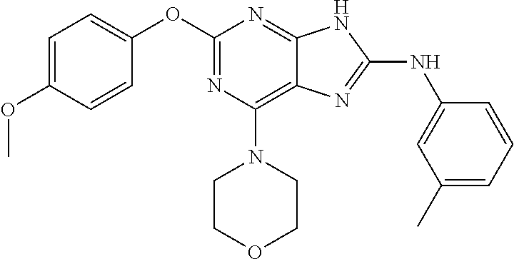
C1=C(OC)C=CC(OC2=NC(N3CCOCC3)=C3C(=N2)NC(NC2=CC(C)=CC=C2)=N3)=C1
